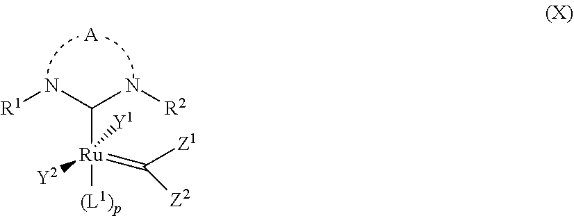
[R1]NC(N[R2])[Ru]([(L1)p])(=C([Z1])[Z2])([Y2])[Y1].[A]
